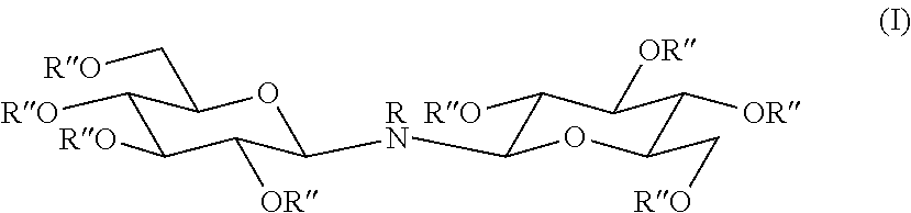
C1([RO])C([RO])C([OR])C([RN]C2C([RO])C([OR])C([OR])C(C[RO])O2)OC1C[RO]
